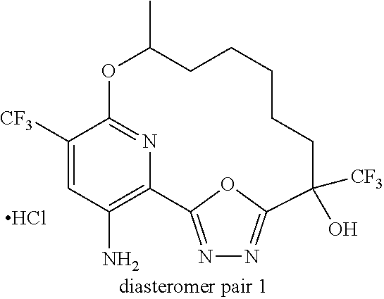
C1([CF3])=CC(N)=C2N=C1OC(C)CCCCCC([CF3])(O)C1=NN=C2O1.Cl
